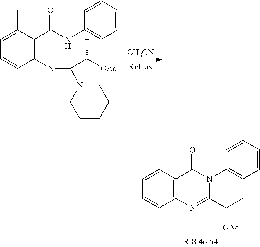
[CH3CN].C1(C(NC2=CC=CC=C2)=O)=C(N=C(C([OAc])C)N2CCCCC2)C=CC=C1C.C12=C(C=CC=C1C)N=C(C(C)[OAc])N(C1=CC=CC=C1)C2=O
